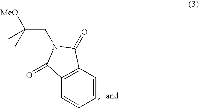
C(CN1C(=O)C2=C(C=CC=C2)C1=O)([MeO])(C)C
